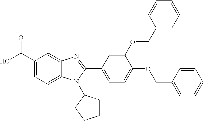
C1(C(O)=O)=CC=C2C(=C1)N=C(C1=CC=C(OCC3=CC=CC=C3)C(OCC3=CC=CC=C3)=C1)N2C1CCCC1
